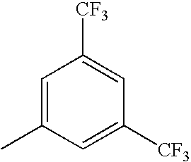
C1=C(C)C=C([CF3])C=C1[CF3]
